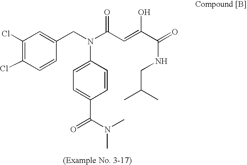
C(=C(C(=O)NCC(C)C)O)C(N(CC1=CC(Cl)=C(Cl)C=C1)C1=CC=C(C(=O)N(C)C)C=C1)=O
